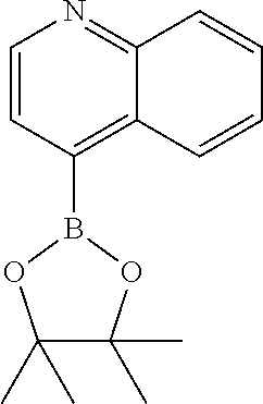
C1=CC(B2OC(C)(C)C(C)(C)O2)=C2C(=N1)C=CC=C2
